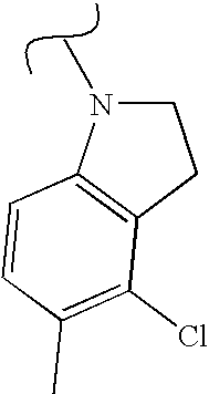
C12=C(CCN1C)C(Cl)=C(C)C=C2
